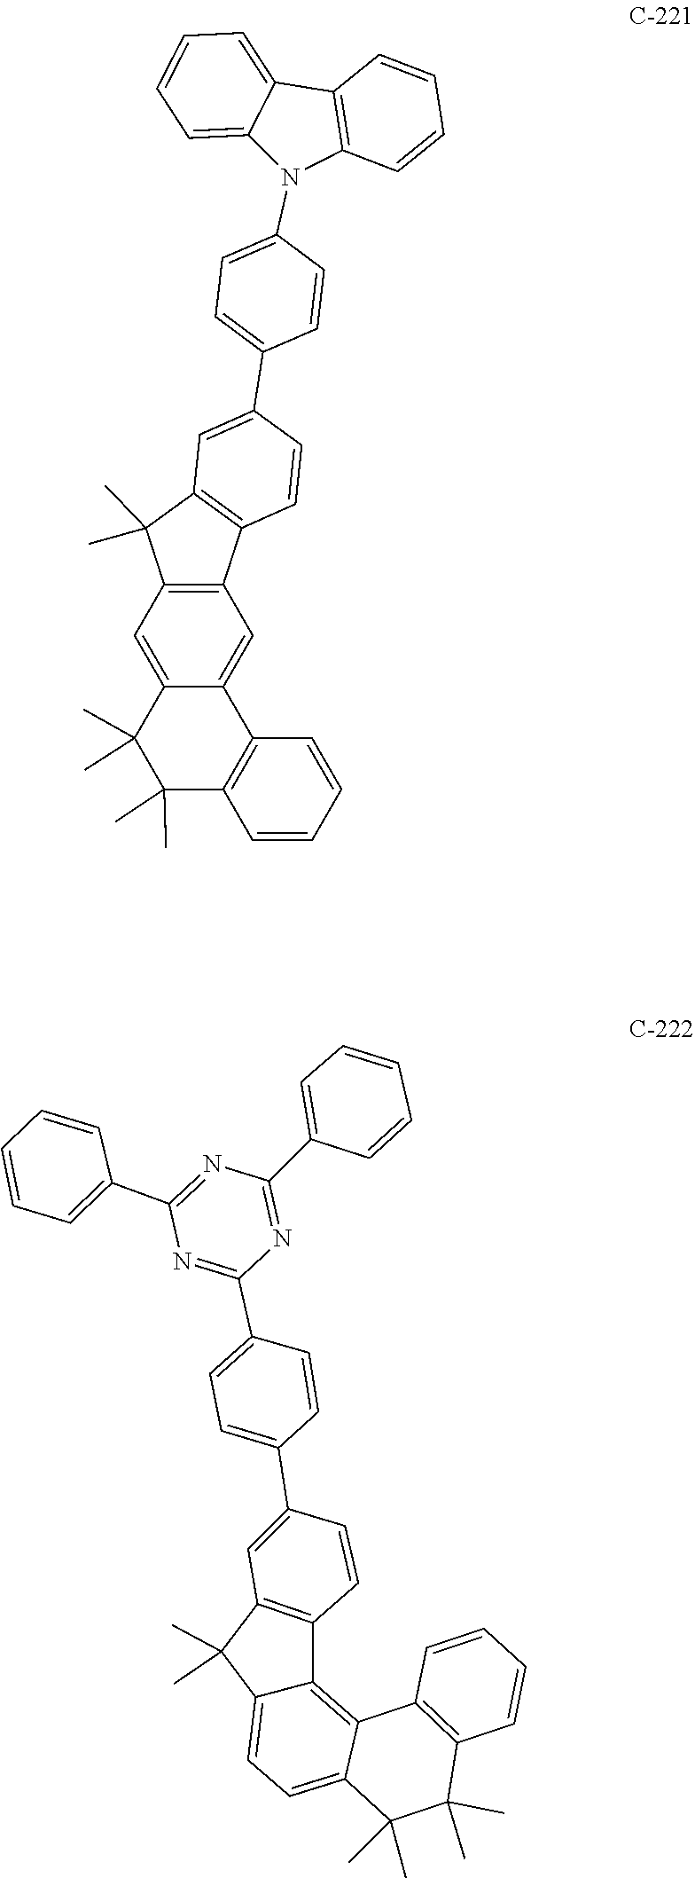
C12=C(C=CC=C1)N(C1=CC=C(C3=CC4=C(C=C3)C3=C(C4(C)C)C=C4C(C)(C)C(C)(C)C5=C(C4=C3)C=CC=C5)C=C1)C1=CC=CC=C21.C12=C(C=CC=C1)C(C)(C)C(C)(C)C1=CC=C3C(C)(C)C4=C(C=CC(C5=CC=C(C6=NC(C7=CC=CC=C7)=NC(C7=CC=CC=C7)=N6)C=C5)=C4)C3=C21
